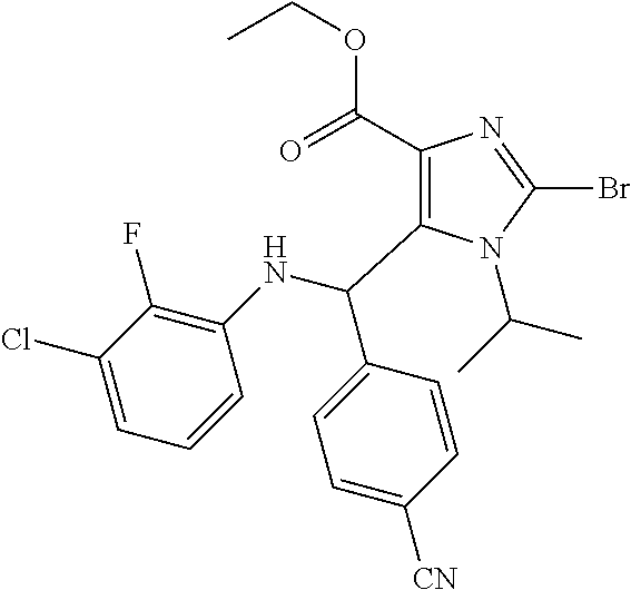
C1(C(=O)OCC)=C(C(NC2=C(F)C(Cl)=CC=C2)C2=CC=C([CN])C=C2)N(C(C)C)C(Br)=N1
